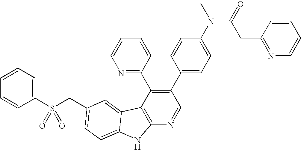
C(C1=CC=C2C(=C1)C1=C(N=CC(C3=CC=C(N(C(=O)CC4=NC=CC=C4)C)C=C3)=C1C1=NC=CC=C1)N2)S(C1=CC=CC=C1)(=O)=O
